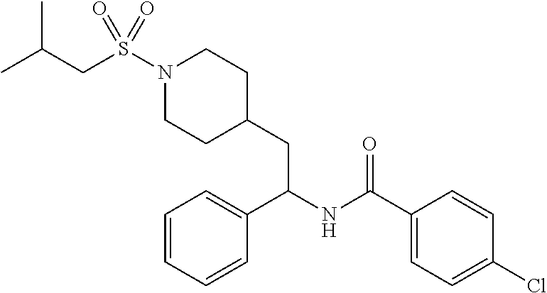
C1=C(C(NC(C2=CC=CC=C2)CC2CCN(S(=O)(CC(C)C)=O)CC2)=O)C=CC(Cl)=C1
